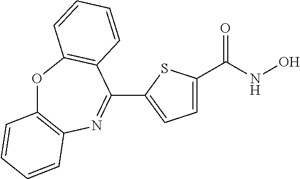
C1(C2=NC3=C(OC4=C2C=CC=C4)C=CC=C3)=CC=C(C(NO)=O)S1
